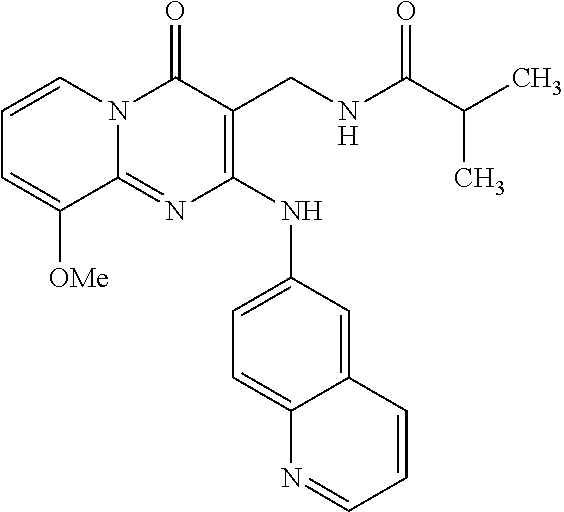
C1(=O)N2C(=NC(NC3=CC=C4C(=C3)C=CC=N4)=C1CNC(C(C)C)=O)C([OMe])=CC=C2
